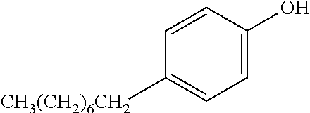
C1=CC([CH3(CH2)6CH2])=CC=C1O
